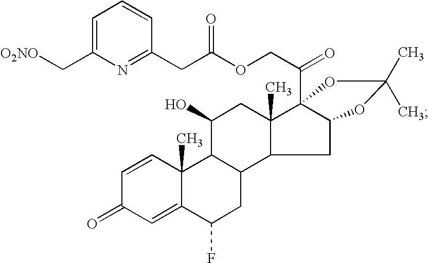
C1=CC2(C)C(=CC1=O)C(F)CC1C2C(O)CC2(C)C1CC1C2(C(COC(CC2=NC(C[O2NO])=CC=C2)=O)=O)OC(C)(C)O1
